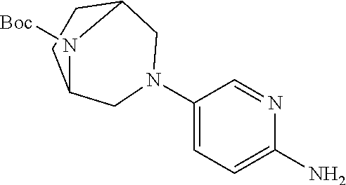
N1(C2=CC=C(N)N=C2)CC2CCC(C1)N2[Boc]
